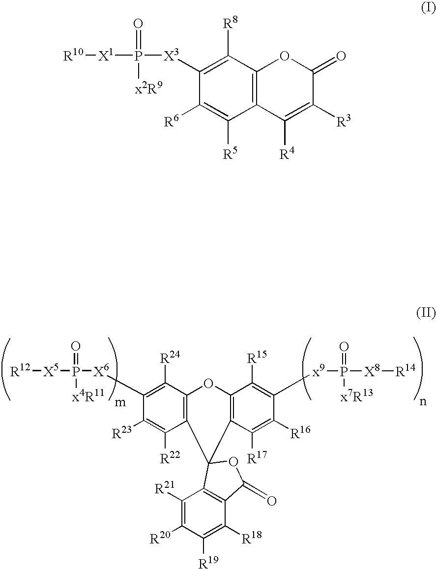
C12=C(C([R21])=C([R20])C([R19])=C1[R18])C1(C3=C(OC4=C1C([R17])=C([R16])C([x9]P(=O)([x7R13])[X8][R14])=C4[R15])C([R24])=C([X6]P(=O)([x4R11])[X5][R12])C([R23])=C3[R22])OC2=O.C1([X3]P(=O)([x2R9])[X1][R10])=C([R8])C2=C(C([R5])=C1[R6])C([R4])=C([R3])C(=O)O2
